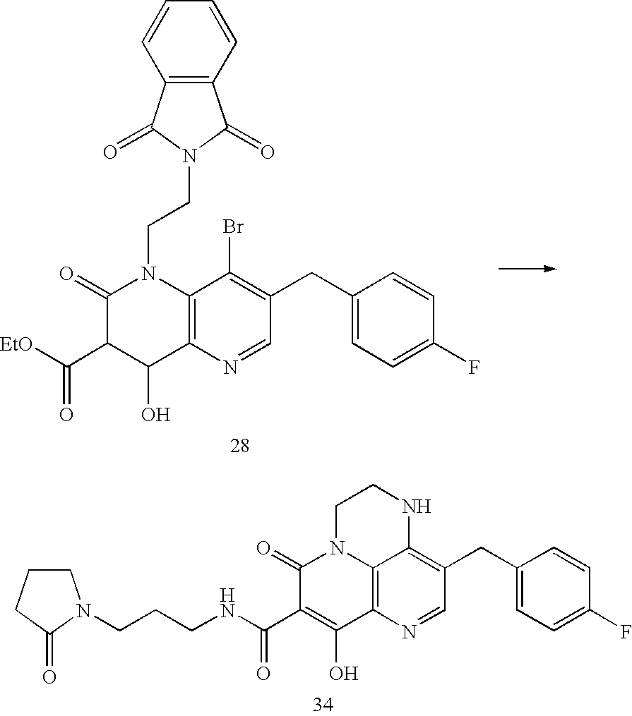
[EtO]C(C1C(O)C2=C(N(CCN3C(=O)C4=C(C3=O)C=CC=C4)C1=O)C(Br)=C(CC1=CC=C(F)C=C1)C=N2)=O.C1CCC(=O)N1CCCNC(C1=C(O)C2=C3N(C1=O)CCNC3=C(CC1=CC=C(F)C=C1)C=N2)=O
